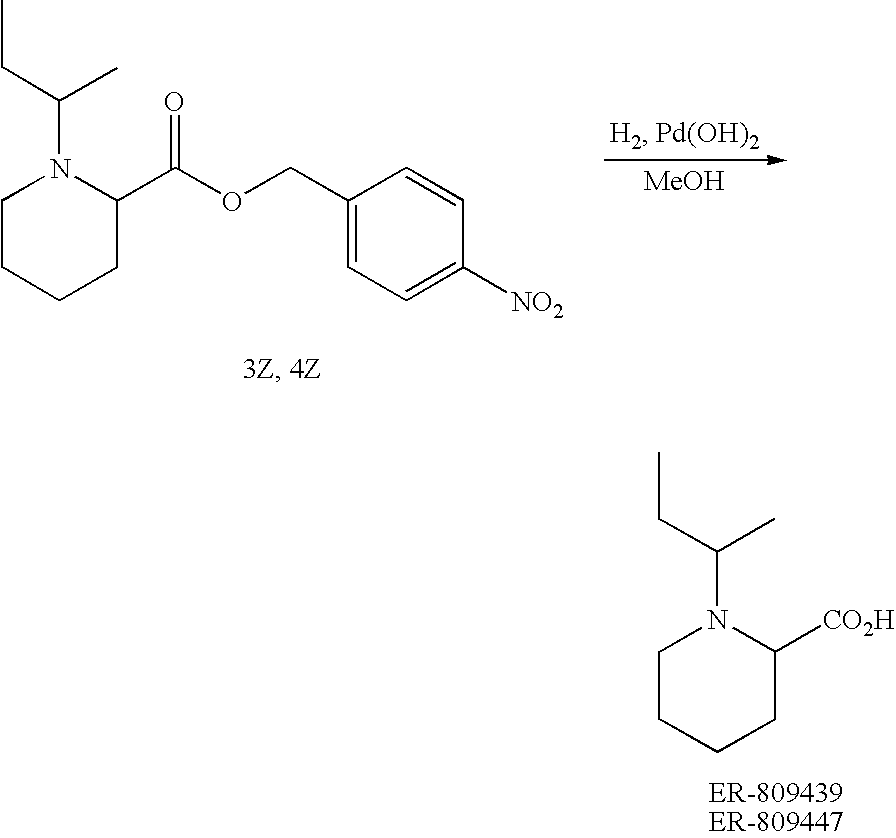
[MeOH].C1CCCC(C(OCC2=CC=C([NO2])C=C2)=O)N1C(CC)C.C1CCCC([CO2H])N1C(CC)C
